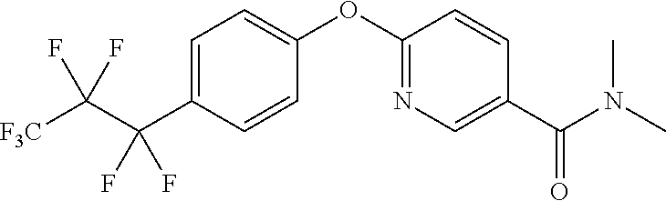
C1=C(C(C([F3C])(F)F)(F)F)C=CC(OC2=NC=C(C(N(C)C)=O)C=C2)=C1
